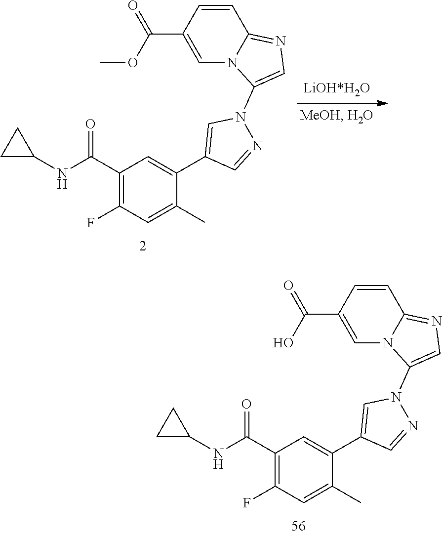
C1(C(NC2CC2)=O)=C(F)C=C(C)C(C2=CN(C3=CN=C4C=CC(C(=O)O)=CN43)N=C2)=C1.C1(C(NC2CC2)=O)=C(F)C=C(C)C(C2=CN(C3=CN=C4C=CC(C(=O)OC)=CN43)N=C2)=C1
